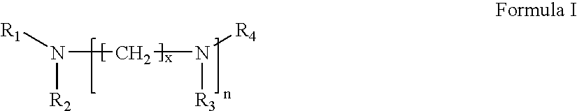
N(CN([R4])[R3])([R1])[R2]
